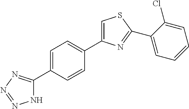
C1=C(C2=NN=NN2)C=CC(C2=CSC(C3=CC=CC=C3Cl)=N2)=C1
